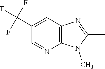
C12=C(C=C(C(F)(F)F)C=N1)N=C(C)N2C
